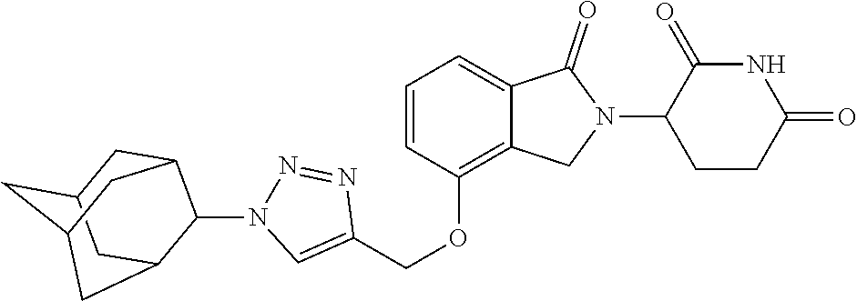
C1(OCC2=CN(C3C4CC5CC(CC3C5)C4)N=N2)=C2C(=CC=C1)C(=O)N(C1CCC(=O)NC1=O)C2
